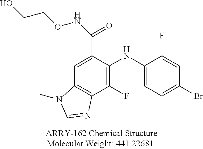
C1(F)=C(NC2=CC=C(Br)C=C2F)C(C(=O)NOCCO)=CC2=C1N=CN2C
